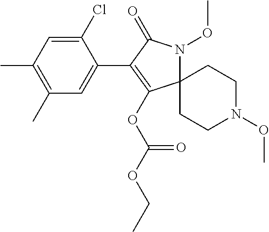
C12(N(OC)C(=O)C(C3=CC(C)=C(C)C=C3Cl)=C1OC(OCC)=O)CCN(OC)CC2
